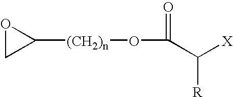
C1([(CH2)n]OC(=O)C([R])[X])OC1
